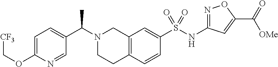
C1=C(OC[CF3])N=CC(C(N2CCC3=C(C2)C=C(S(NC2=NOC(C(=O)[OMe])=C2)(=O)=O)C=C3)C)=C1
